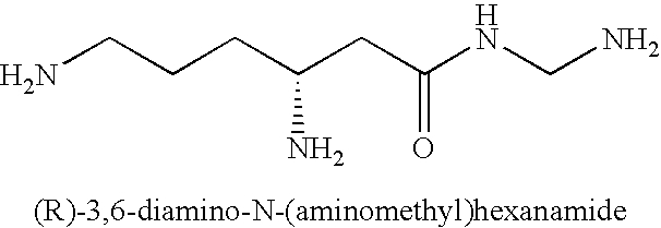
NCCCC(CC(NCN)=O)N
